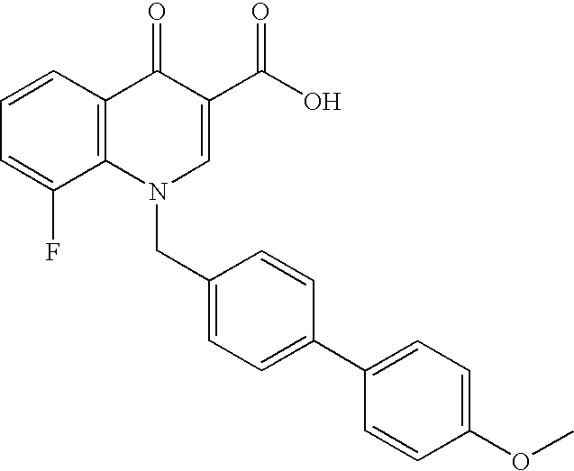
C12=C(C=CC=C1F)C(=O)C(C(O)=O)=CN2CC1=CC=C(C2=CC=C(OC)C=C2)C=C1
